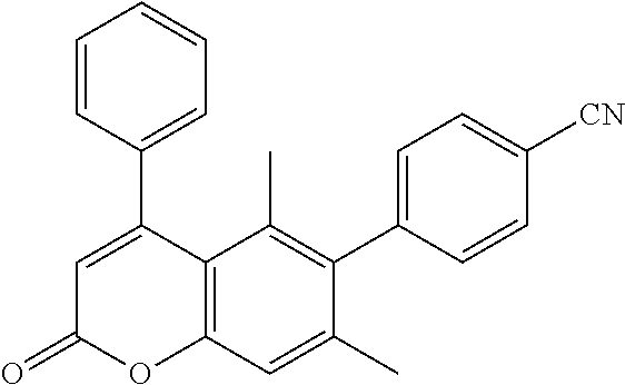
C1(C2=CC(=O)OC3=C2C(C)=C(C2=CC=C([CN])C=C2)C(C)=C3)=CC=CC=C1
